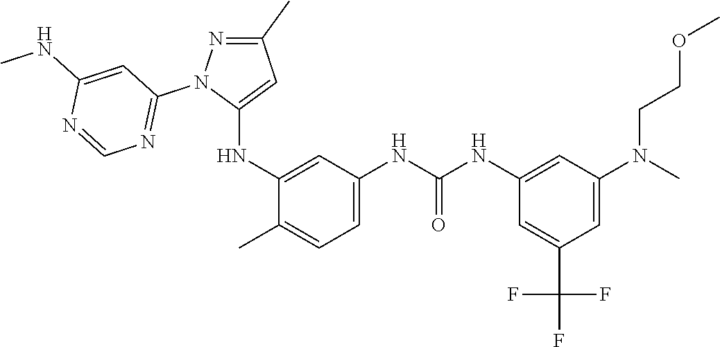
C1(C)=NN(C2=NC=NC(NC)=C2)C(NC2=CC(NC(=O)NC3=CC(N(C)CCOC)=CC(C(F)(F)F)=C3)=CC=C2C)=C1
